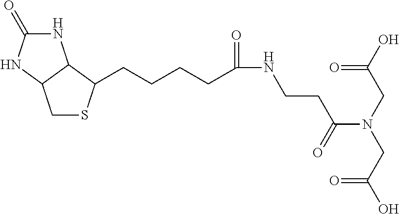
O=C(N(CC(O)=O)CC(O)=O)CCNC(CCCCC1C2NC(=O)NC2CS1)=O
